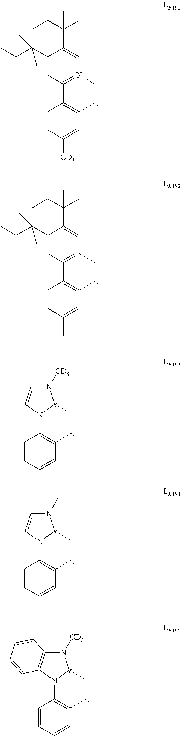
C1(C(CC)(C)C)=CN(C)=C(C2=C(C)C=C([CD3])C=C2)C=C1C(CC)(C)C.C1(C(CC)(C)C)=CN(C)=C(C2=C(C)C=C(C)C=C2)C=C1C(CC)(C)C.C1(N2C=CN([CD3])C2C)=C(C)C=CC=C1.C1(N2C=CN(C)C2C)=C(C)C=CC=C1.C1(N2C3=C(N([CD3])C2C)C=CC=C3)=C(C)C=CC=C1
